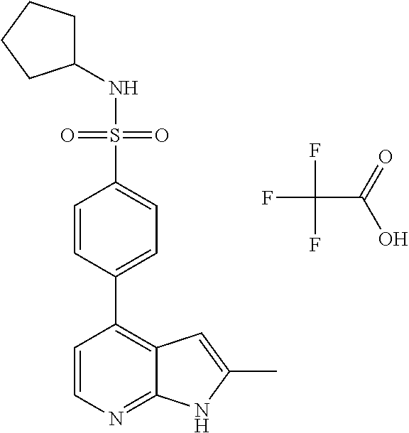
FC(C(=O)O)(F)F.N(S(=O)(=O)C1=CC=C(C2=C3C(=NC=C2)NC(C)=C3)C=C1)C1CCCC1
